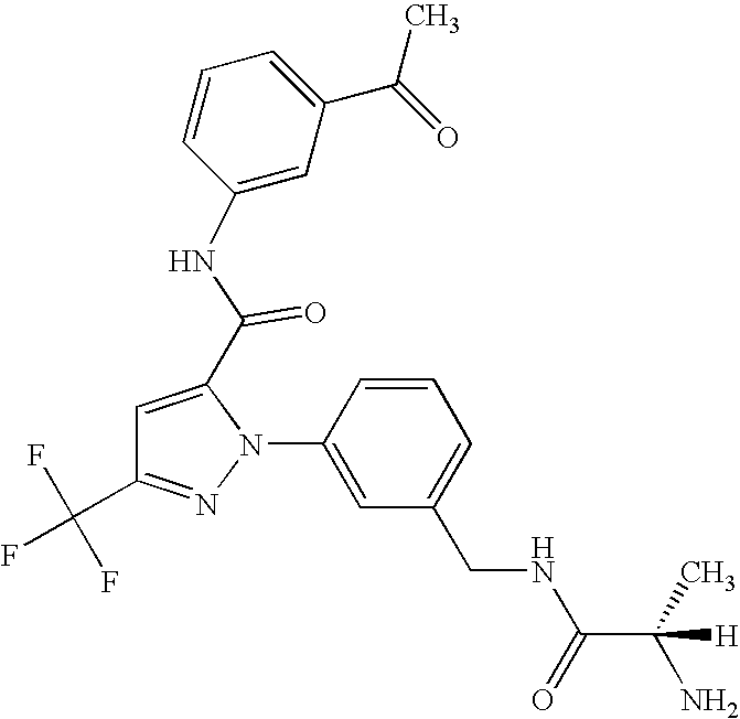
C1=CC(N2C(C(=O)NC3=CC(C(=O)C)=CC=C3)=CC(C(F)(F)F)=N2)=CC(CNC(C(C)(N)[H])=O)=C1
